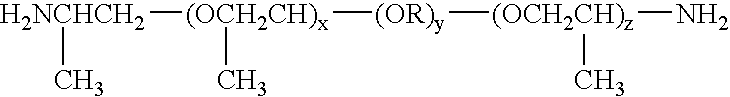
[H2NCHCH2]([(OCH2CH)x]([(OR)y][(OCH2CH)z](N)C)C)C
